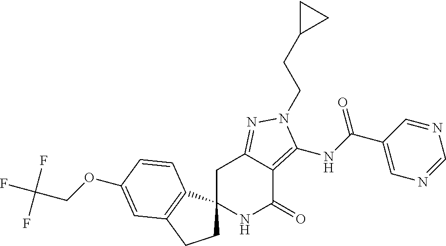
O(C1=CC2=C(C3(CC2)NC(=O)C2=C(NC(=O)C4=CN=CN=C4)N(CCC4CC4)N=C2C3)C=C1)CC(F)(F)F
